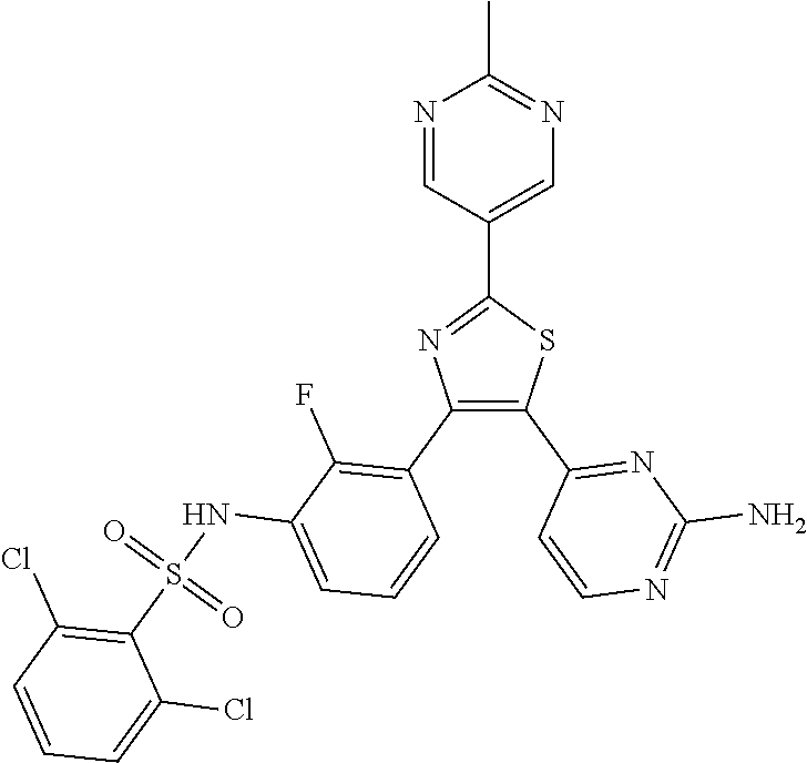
C1(C2=CN=C(C)N=C2)=NC(C2=C(F)C(NS(C3=C(Cl)C=CC=C3Cl)(=O)=O)=CC=C2)=C(C2=NC(N)=NC=C2)S1
